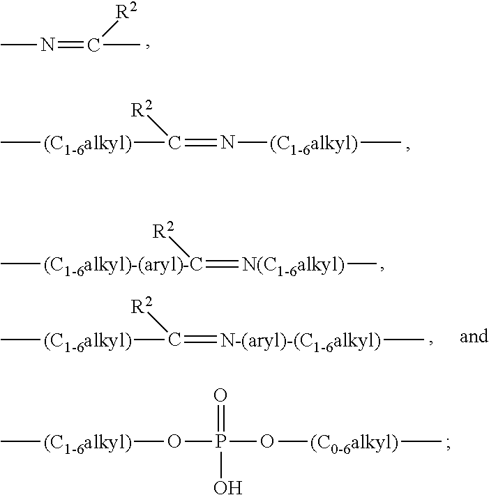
CN=C(C)[R2].C[(C1-6alkyl)]C([R2])=N[(C1-6alkyl)]C.[(C1-6alkyl)-(aryl)-C]([R2])(=[N(C1-6alkyl)]C)C.C[(C1-6alkyl)]OP(=O)(O)O[(C0-6alkyl)]C.C[(C1-6alkyl)]C([R2])=[N-(aryl)-(C1-6alkyl)]C
